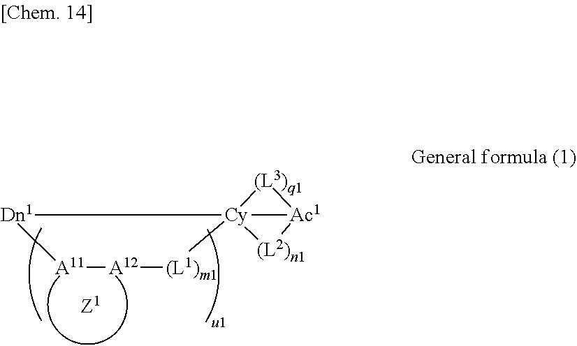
[Cy]123([(L2)n1][Ac1]1[(L3)q1]2)[(L1)m1][A12][A11][Dn1]3
